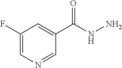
C1(F)=CN=CC(C(NN)=O)=C1
